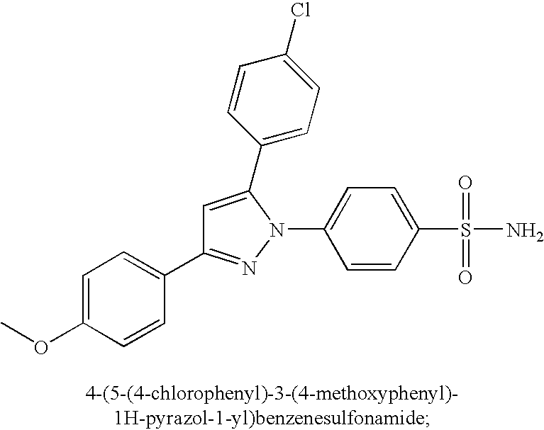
C1=C(OC)C=CC(C2=NN(C3=CC=C(S(N)(=O)=O)C=C3)C(C3=CC=C(Cl)C=C3)=C2)=C1
